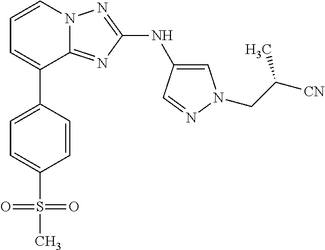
C1=CN2C(=NC(NC3=CN(CC([CN])C)N=C3)=N2)C(C2=CC=C(S(C)(=O)=O)C=C2)=C1
